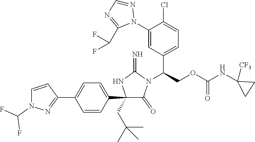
C1(C2=CC=C(C3=NN(C(F)F)C=C3)C=C2)(CC(C)(C)C)C(=O)N(C(COC(NC2([CF3])CC2)=O)C2=CC=C(Cl)C(N3N=CN=C3C(F)F)=C2)C(=N)N1
